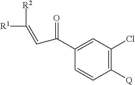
C1([Q])=C(Cl)C=C(C(=O)C=C([R1])[R2])C=C1
